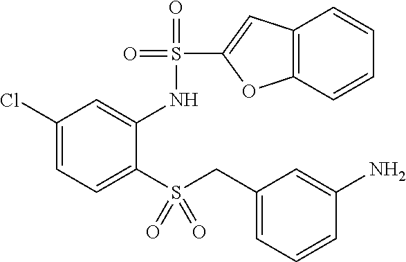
C1(Cl)=CC=C(S(CC2=CC=CC(N)=C2)(=O)=O)C(NS(C2=CC3=C(O2)C=CC=C3)(=O)=O)=C1
